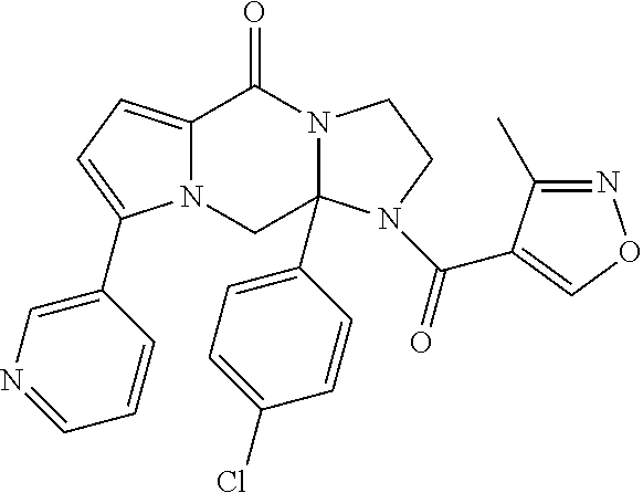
N12C(=CC=C1C1=CN=CC=C1)C(=O)N1C(C3=CC=C(Cl)C=C3)(C2)N(C(=O)C2=CON=C2C)CC1
